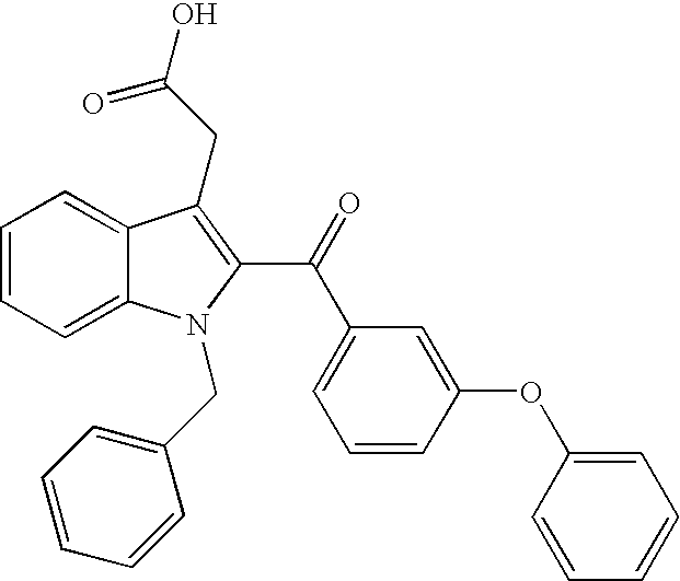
C1=CC=C2C(=C1)C(CC(=O)O)=C(C(=O)C1=CC=CC(OC3=CC=CC=C3)=C1)N2CC1=CC=CC=C1
